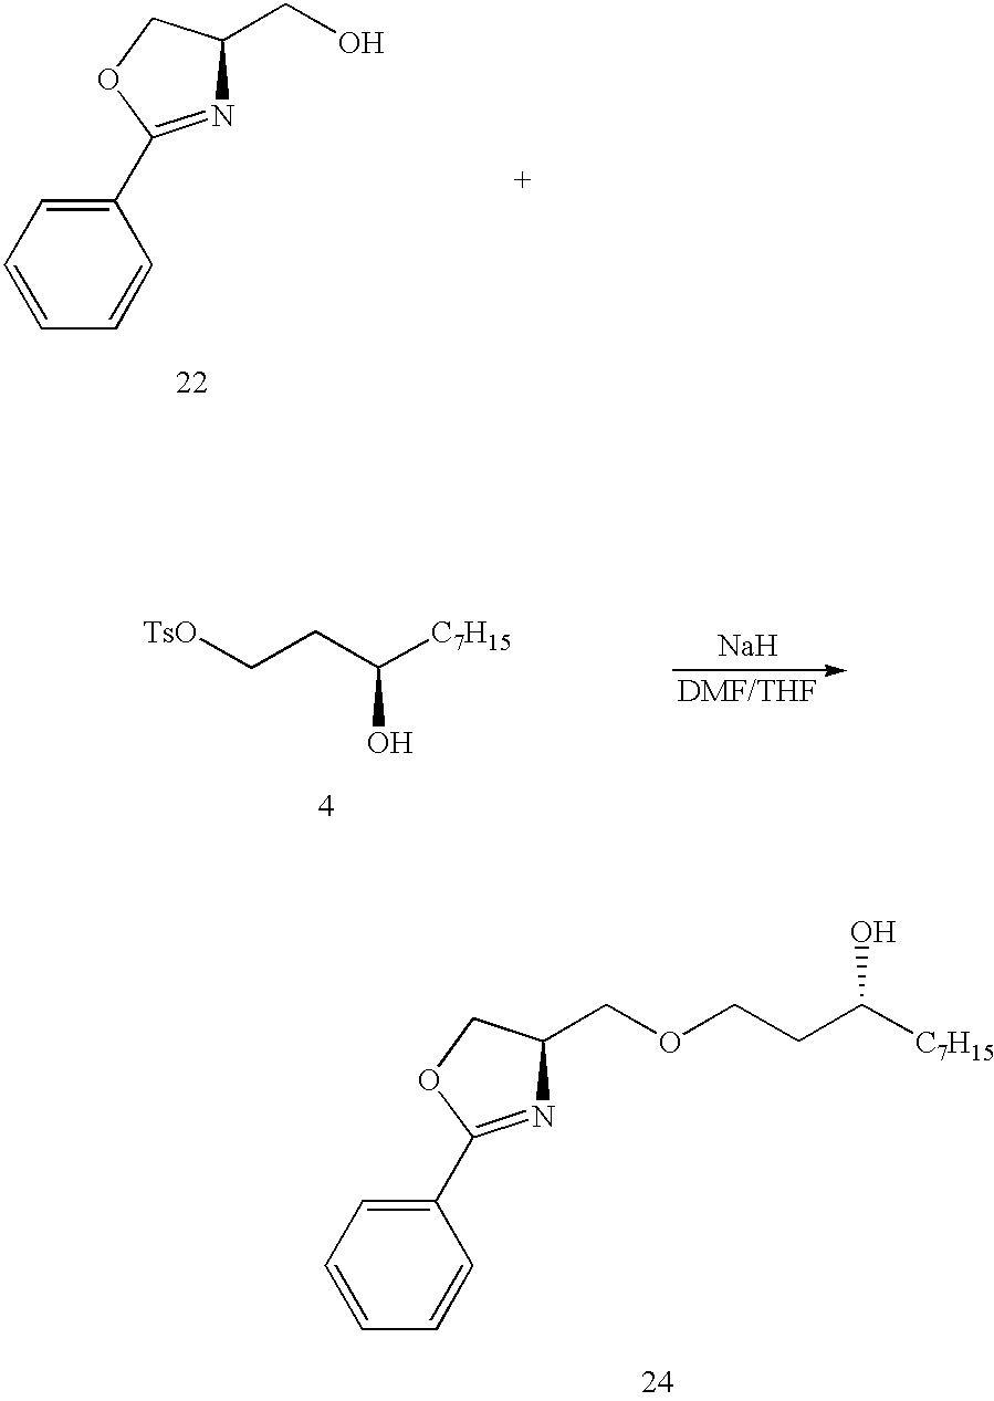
C1(C2=NC(CO)CO2)=CC=CC=C1.[TsO]CCC([C7H15])O.[Na].C1(C2=NC(COCCC([C7H15])O)CO2)=CC=CC=C1
